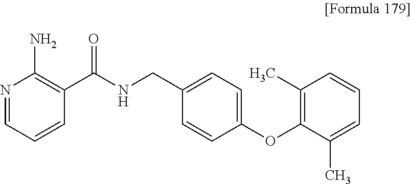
N1=CC=CC(C(NCC2=CC=C(OC3=C(C)C=CC=C3C)C=C2)=O)=C1N
